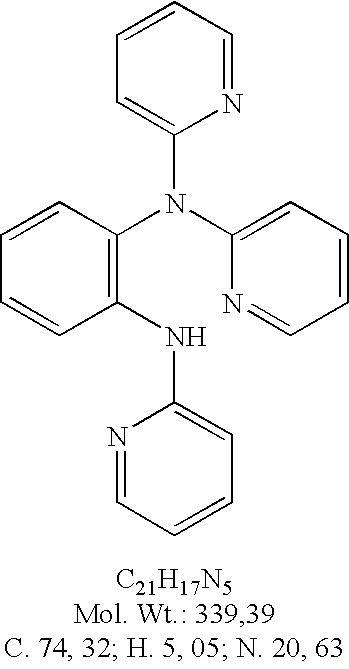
C1=CC(N(C2=CC=CC=N2)C2=CC=CC=N2)=C(NC2=CC=CC=N2)C=C1
